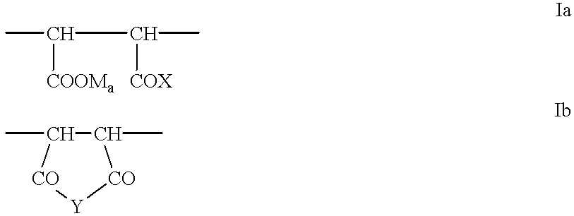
CC(C(C)[COX])[COOMa].C1(C)C(C)[CO][Y][CO]1
